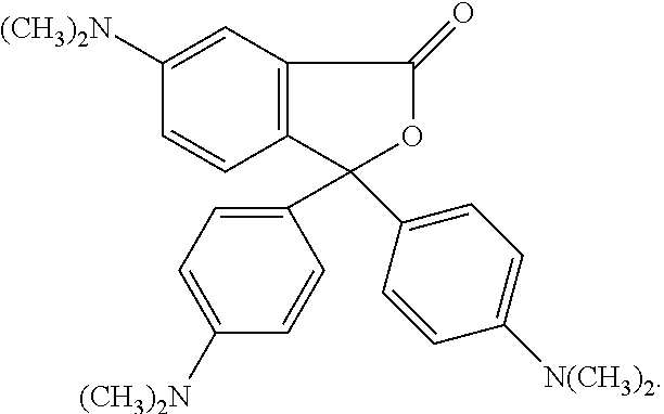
C12=C(C(C3=CC=C([N(CH3)2])C=C3)(C3=CC=C([(CH3)2N])C=C3)OC1=O)C=CC([(CH3)2N])=C2
